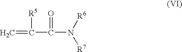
C=C([R5])C(N([R6])[R7])=O
